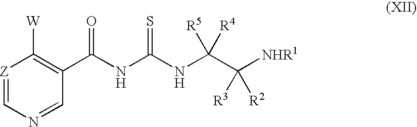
[Z]1=CN=CC(C(NC(NC(C([NHR1])([R2])[R3])([R4])[R5])=S)=O)=C1[W]
